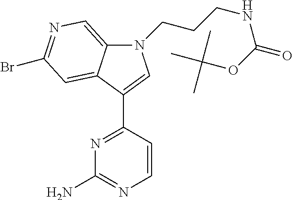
N1=C(C2=CN(CCCNC(=O)OC(C)(C)C)C3=CN=C(Br)C=C32)C=CN=C1N
